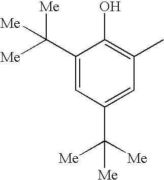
C1(C([Me])([Me])[Me])=CC(C([Me])([Me])[Me])=CC(C)=C1O
